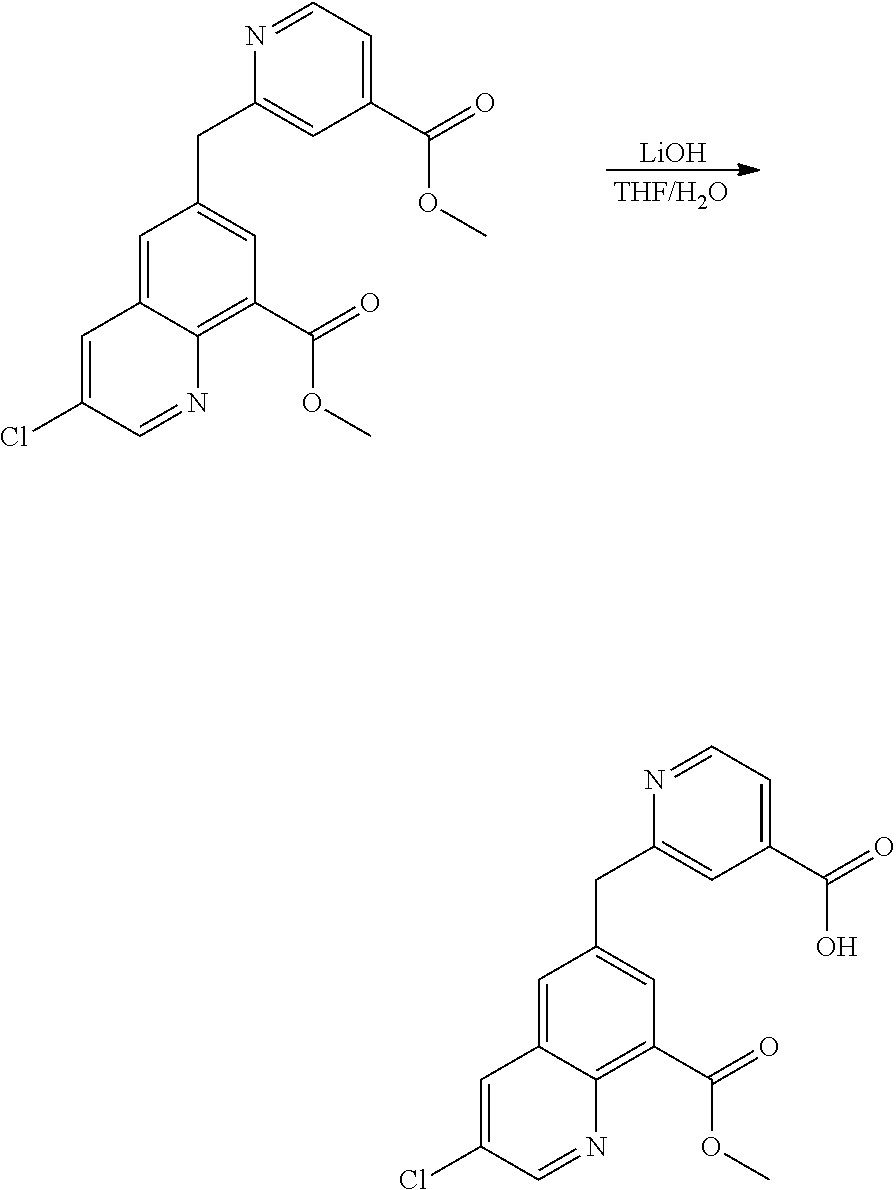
C1=C2C(=C(C(OC)=O)C=C1CC1=CC(C(OC)=O)=CC=N1)N=CC(Cl)=C2.[LiOH].C1=C2C(=C(C(OC)=O)C=C1CC1=CC(C(O)=O)=CC=N1)N=CC(Cl)=C2
